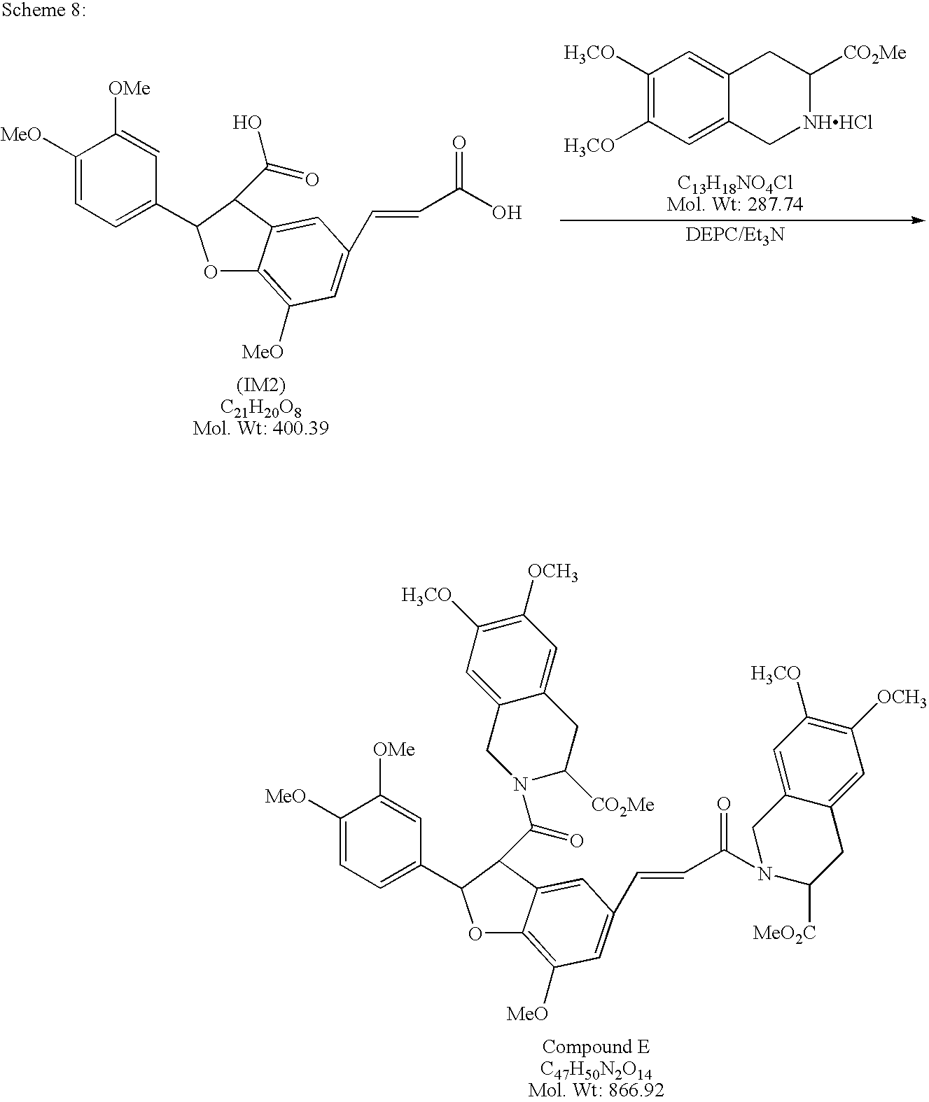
C1([H3CO])=C([H3CO])C=C2C(=C1)CC([CO2Me])[NHHCl]C2.C1([MeO])=CC=C(C2OC3=C([MeO])C=C(C=CC(O)=O)C=C3C2C(=O)O)C=C1[OMe].C1([MeO])=CC=C(C2OC3=C([MeO])C=C(C=CC(=O)N4CC5=CC([H3CO])=C([OCH3])C=C5CC4[MeO2C])C=C3C2C(=O)N2CC3=CC([H3CO])=C([OCH3])C=C3CC2[CO2Me])C=C1[OMe]
